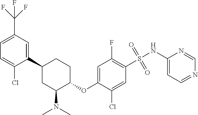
N1=CC=C(NS(=O)(=O)C2=C(F)C=C(OC3CCC(C4=CC(C(F)(F)F)=CC=C4Cl)CC3N(C)C)C(Cl)=C2)N=C1
